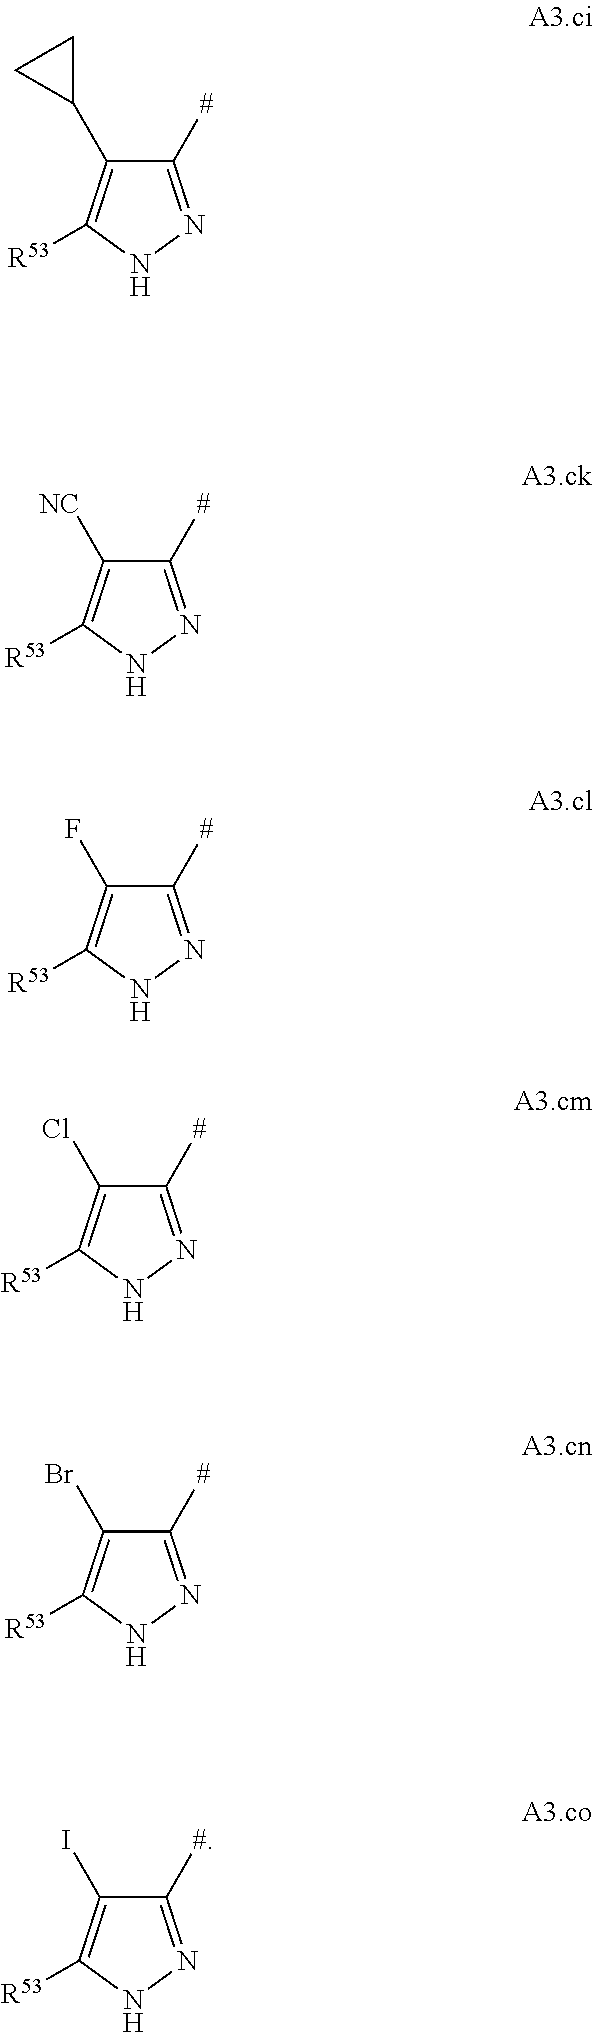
C1([#])=NNC([R53])=C1C1CC1.C1([#])=NNC([R53])=C1[NC].C1([#])=NNC([R53])=C1F.C1([#])=NNC([R53])=C1Cl.C1([#])=NNC([R53])=C1Br.C1([#])=NNC([R53])=C1I
